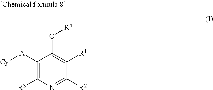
C1([A][Cy])=C([R3])N=C([R2])C([R1])=C1O[R4]
